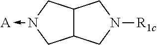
C12C(CN(->[A])C1)CN([R1c])C2
